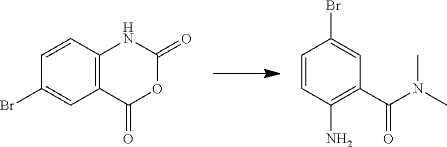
C1=CC2=C(C=C1Br)C(=O)OC(=O)N2.C1=CC(N)=C(C(N(C)C)=O)C=C1Br
